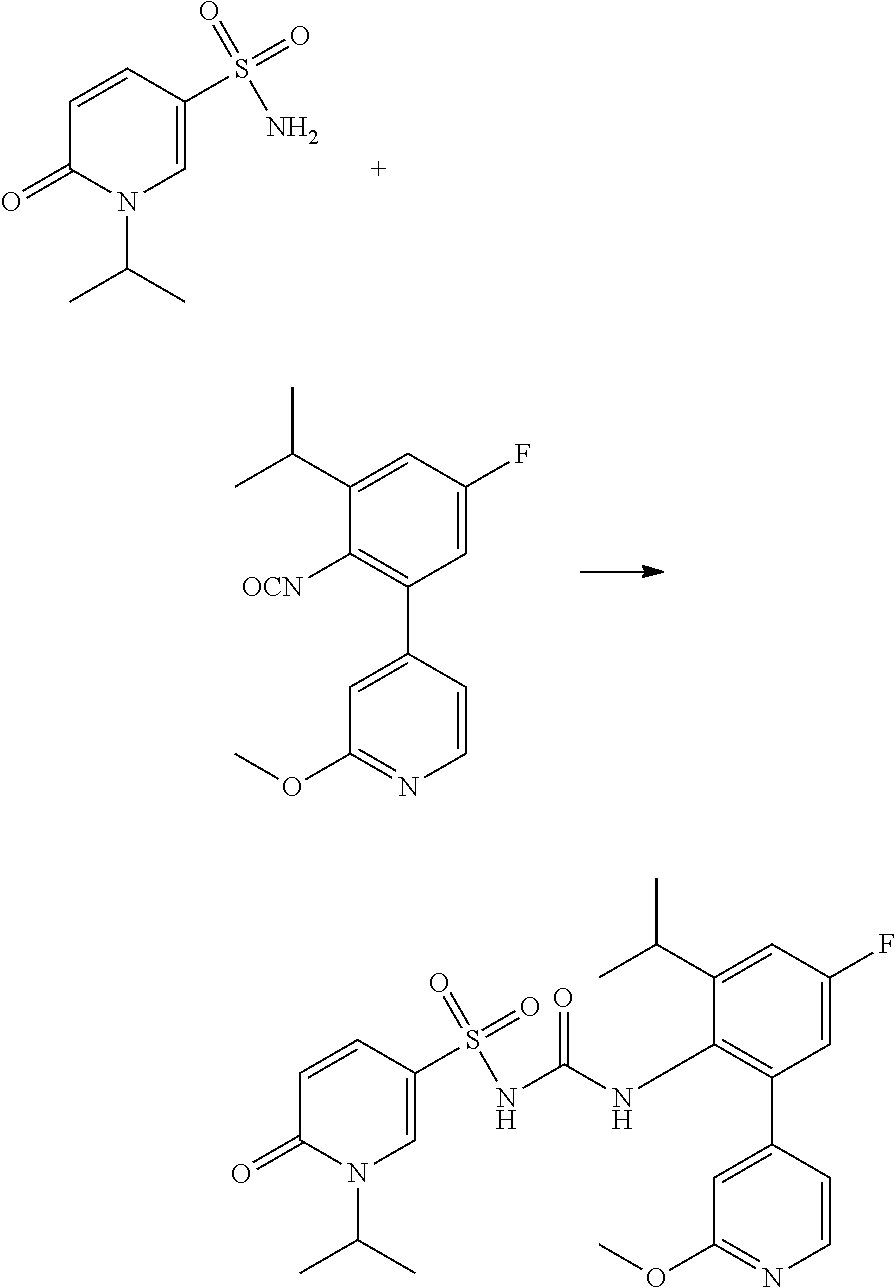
CC(C)N1C(=O)C=CC(S(=O)(=O)N)=C1.C1([OCN])=C(C2=CC(OC)=NC=C2)C=C(F)C=C1C(C)C.CC(C)N1C=C(S(=O)(=O)NC(NC2=C(C3=CC(OC)=NC=C3)C=C(F)C=C2C(C)C)=O)C=CC1=O
